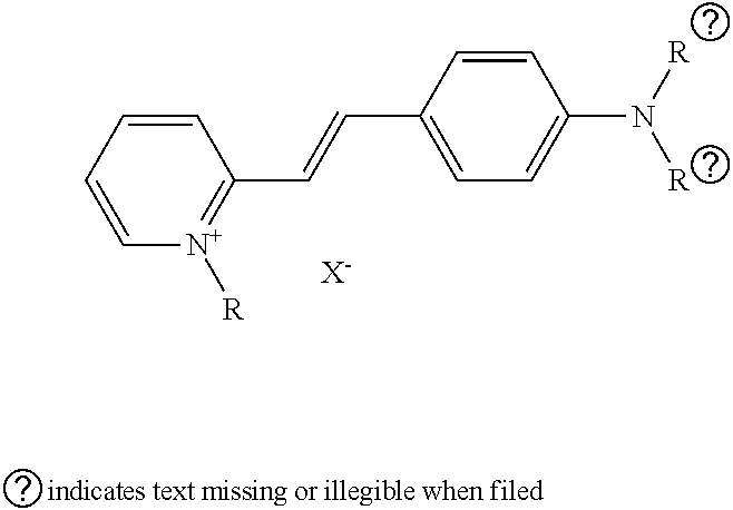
C1=C[N+]([R])=C(C=CC2=CC=C(N([R])[R])C=C2)C=C1.[X-]
